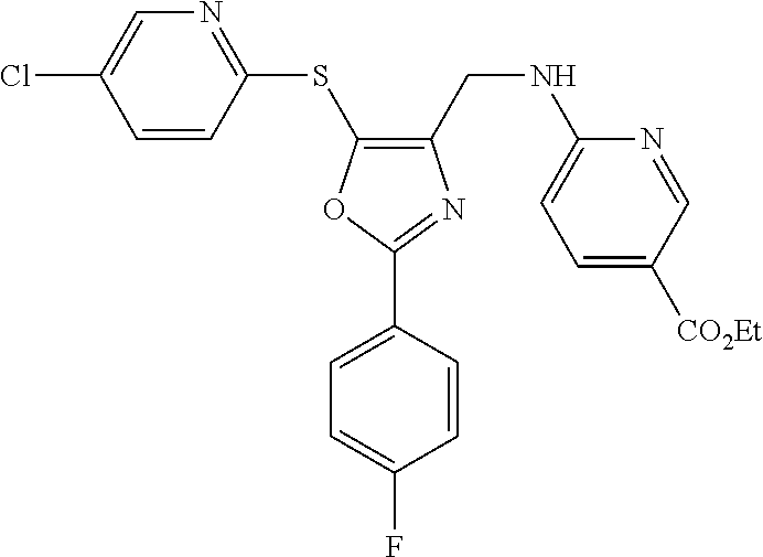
C1(CNC2=CC=C([CO2Et])C=N2)=C(SC2=NC=C(Cl)C=C2)OC(C2=CC=C(F)C=C2)=N1
